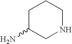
C1C(N)CNCC1
